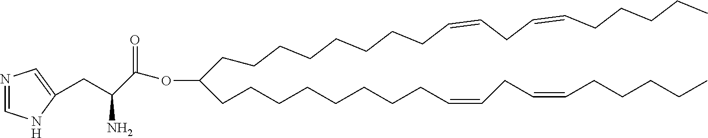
C(CCCCCCCCC=CCC=CCCCCC)(CCCCCCCCC=CCC=CCCCCC)OC(=O)C(CC1=CN=CN1)N
